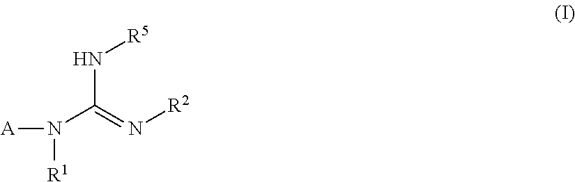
[A]N([R1])C(=N[R2])N[R5]
